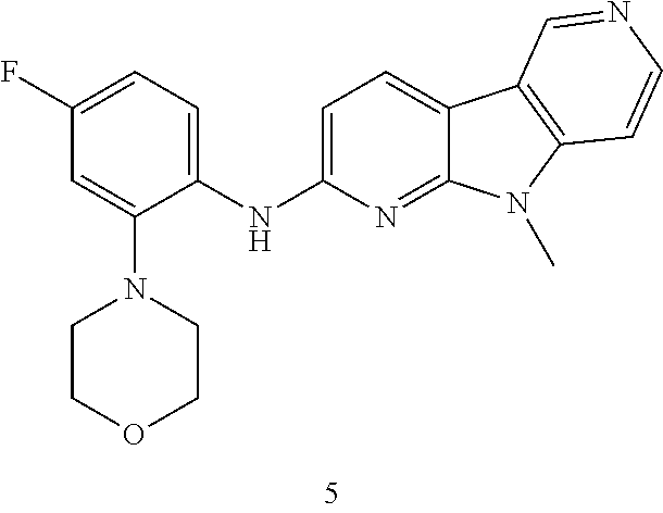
C1=C(NC2=CC=C(F)C=C2N2CCOCC2)N=C2C(=C1)C1=C(N2C)C=CN=C1
